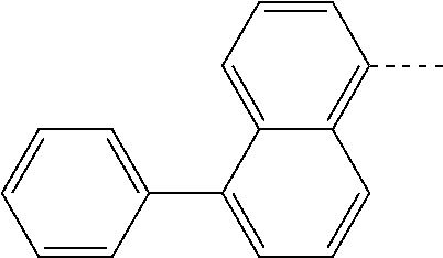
C1=CC=C2C(=C1C)C=CC=C2C1=CC=CC=C1
